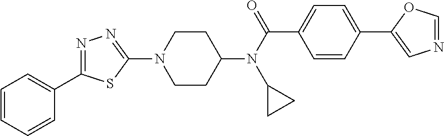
C1CC(N(C(C2=CC=C(C3=CN=CO3)C=C2)=O)C2CC2)CCN1C1=NN=C(C2=CC=CC=C2)S1
